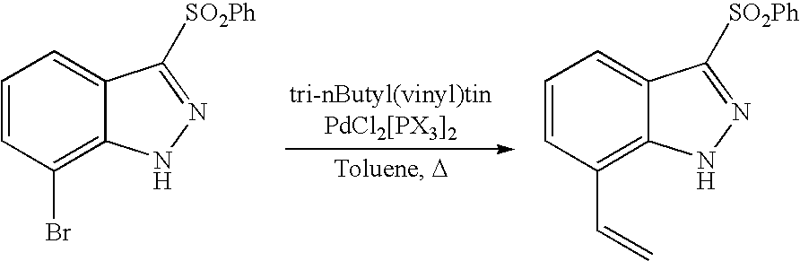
C1=CC(Br)=C2C(=C1)C([SO2Ph])=NN2.C1=CC(C=C)=C2C(=C1)C([SO2Ph])=NN2
